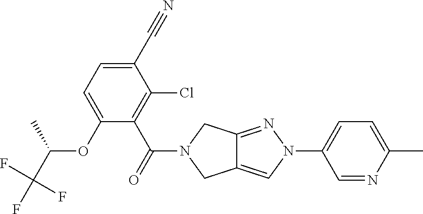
C1(C#N)=CC=C(OC(C)C(F)(F)F)C(C(N2CC3=CN(C4=CC=C(C)N=C4)N=C3C2)=O)=C1Cl
